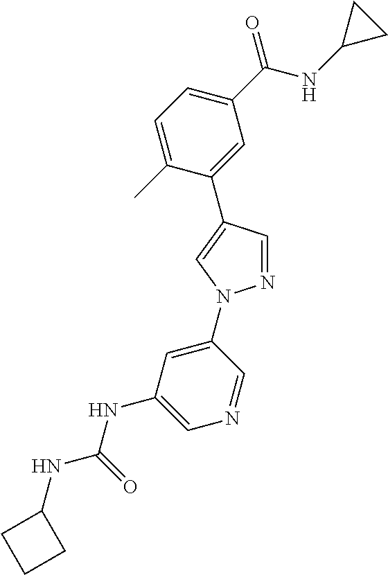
C1(C(NC2CC2)=O)=CC=C(C)C(C2=CN(C3=CC(NC(NC4CCC4)=O)=CN=C3)N=C2)=C1
